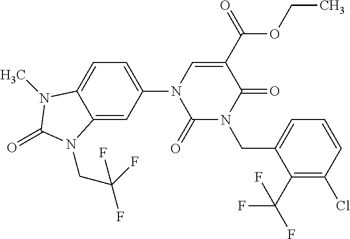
C12=CC(N3C(=O)N(CC4=CC=CC(Cl)=C4C(F)(F)F)C(=O)C(C(OCC)=O)=C3)=CC=C1N(C)C(=O)N2CC(F)(F)F
